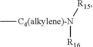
[C4(alkylene)-N](C)([R15])[R16]
